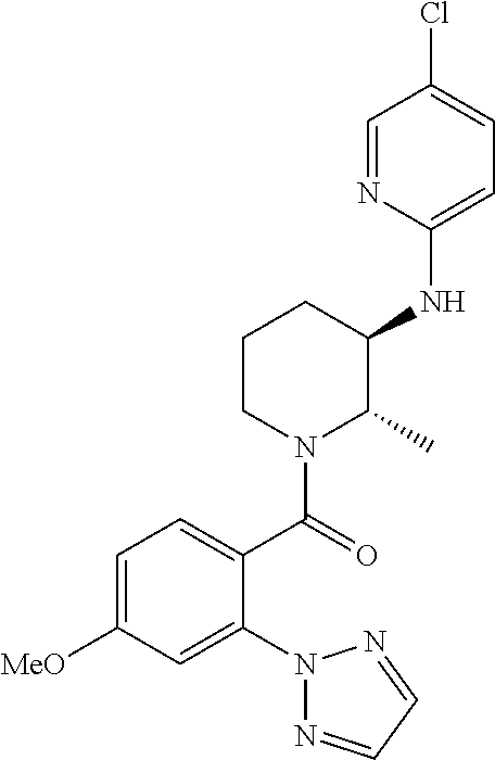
C1CN(C(=O)C2=CC=C([MeO])C=C2N2N=CC=N2)C(C)C(NC2=CC=C(Cl)C=N2)C1
